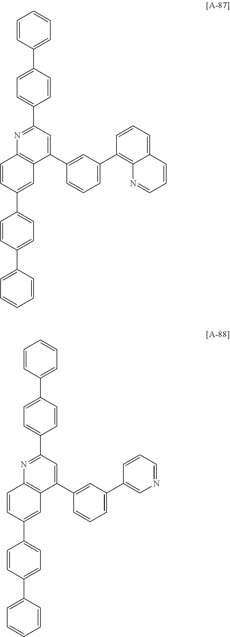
C1=CC(C2=CC=C(C3=CC=CC=C3)C=C2)=CC2=C1N=C(C1=CC=C(C3=CC=CC=C3)C=C1)C=C2C1=CC(C2=C3C(=CC=C2)C=CC=N3)=CC=C1.C1=CC(C2=CC=C(C3=CC=CC=C3)C=C2)=CC2=C1N=C(C1=CC=C(C3=CC=CC=C3)C=C1)C=C2C1=CC(C2=CN=CC=C2)=CC=C1
